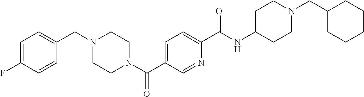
C1=C(F)C=CC(CN2CCN(C(C3=CC=C(C(NC4CCN(CC5CCCCC5)CC4)=O)N=C3)=O)CC2)=C1
